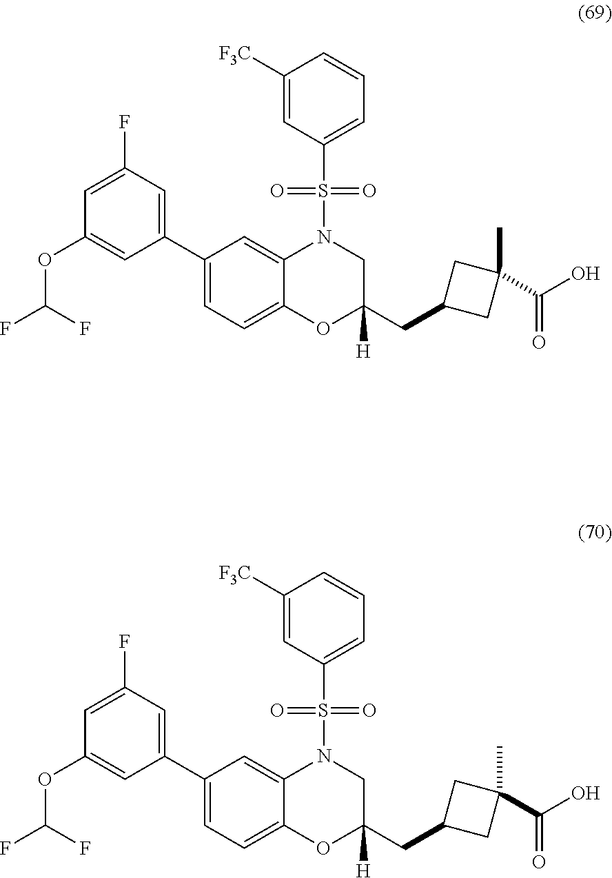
C1(C2=CC(F)=CC(OC(F)F)=C2)=CC=C2C(=C1)N(S(C1=CC=CC([F3C])=C1)(=O)=O)CC(CC1CC(C(O)=O)(C)C1)([H])O2.C1(C2=CC(F)=CC(OC(F)F)=C2)=CC=C2C(=C1)N(S(C1=CC=CC([F3C])=C1)(=O)=O)CC(CC1CC(C(O)=O)(C)C1)([H])O2
